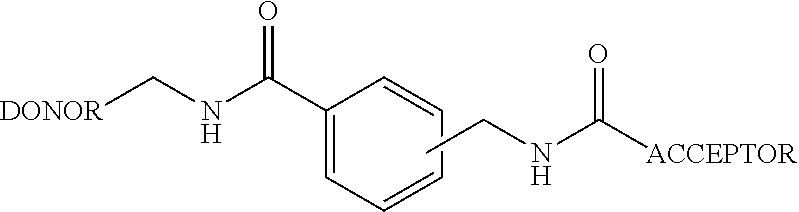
C(NC[DONOR])(=O)C1=CC=CC=C1.CCNC([ACCEPTOR])=O
